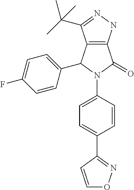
C12=C(NN=C1C(C)(C)C)C(=O)N(C1=CC=C(C3=NOC=C3)C=C1)C2C1=CC=C(F)C=C1
